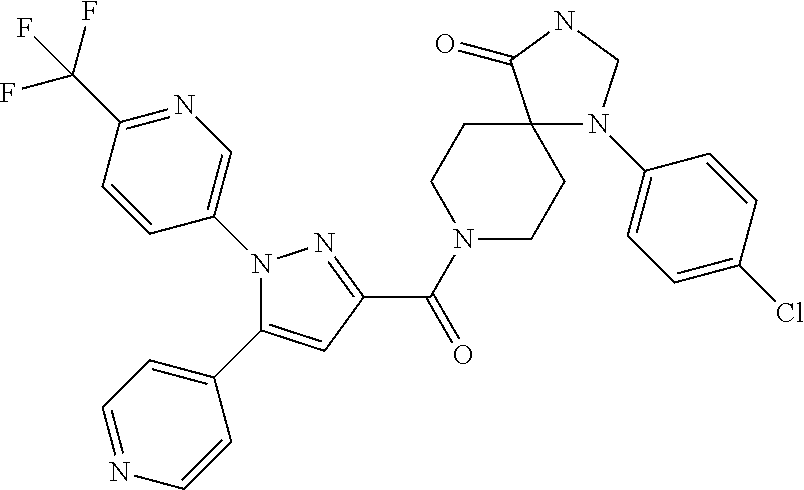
C1(C(N2CCC3(CC2)N(C2=CC=C(Cl)C=C2)CNC3=O)=O)=NN(C2=CN=C(C(F)(F)F)C=C2)C(C2=CC=NC=C2)=C1
